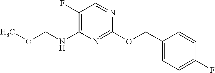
C1(OCC2=CC=C(F)C=C2)=NC(NCOC)=C(F)C=N1
